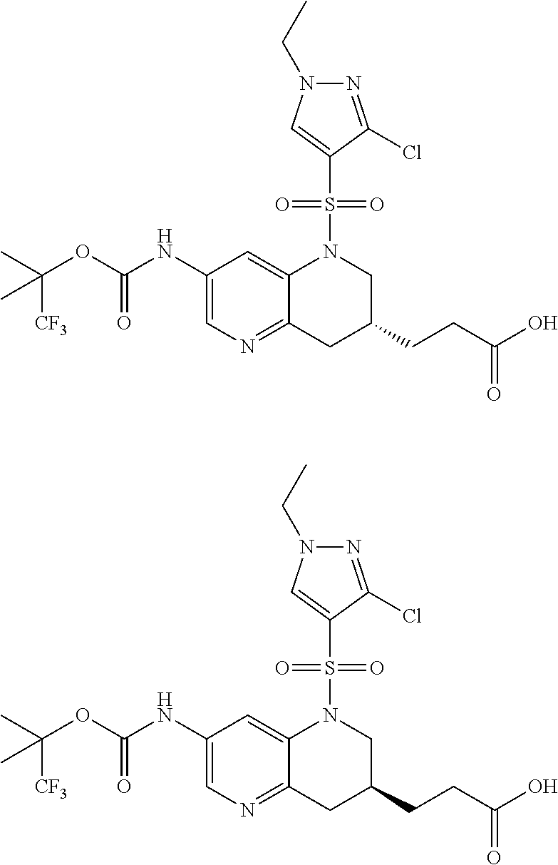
C1(NC(OC(C)(C)[CF3])=O)=CN=C2C(=C1)N(S(C1=CN(CC)N=C1Cl)(=O)=O)CC(CCC(O)=O)C2.C1(NC(OC(C)(C)[CF3])=O)=CN=C2C(=C1)N(S(C1=CN(CC)N=C1Cl)(=O)=O)CC(CCC(O)=O)C2
